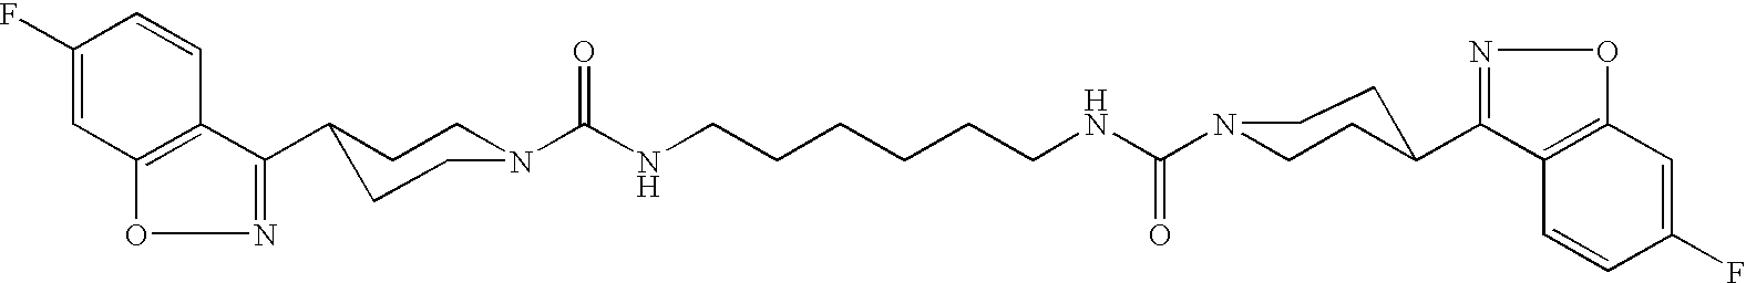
C1(F)=CC2=C(C=C1)C(C1CCN(C(NCCCCCCNC(N3CCC(C4=NOC5=C4C=CC(F)=C5)CC3)=O)=O)CC1)=NO2
